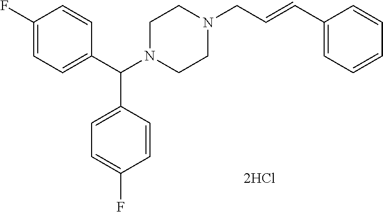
C1(F)=CC=C(C(N2CCN(CC=CC3=CC=CC=C3)CC2)C2=CC=C(F)C=C2)C=C1
